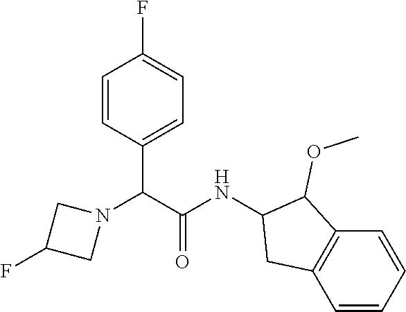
C(C1=CC=C(F)C=C1)(C(NC1C(OC)C2=C(C=CC=C2)C1)=O)N1CC(F)C1
